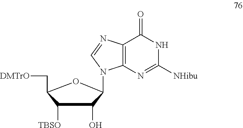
N1C([NHibu])=NC2=C(C1=O)N=CN2C1C(O)C([TBSO])C(C[DMTrO])O1
